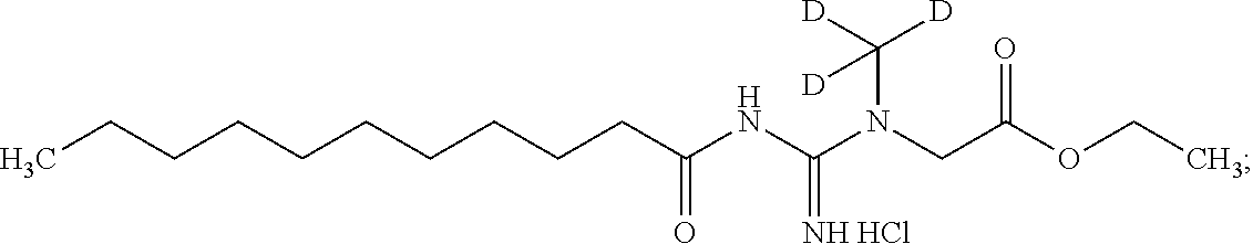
CCCCCCCCCCC(=O)NC(N(CC(OCC)=O)C([D])([D])[D])=[NH HCl]
